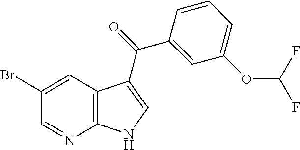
BrC1=CC2=C(N=C1)NC=C2C(=O)C1=CC(OC(F)F)=CC=C1
